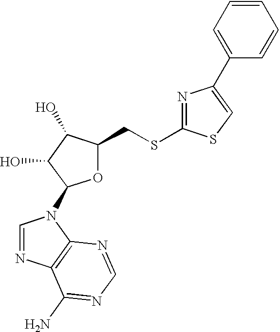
O1C(CSC2=NC(C3=CC=CC=C3)=CS2)C(O)C(O)C1N1C=NC2=C1N=CN=C2N
